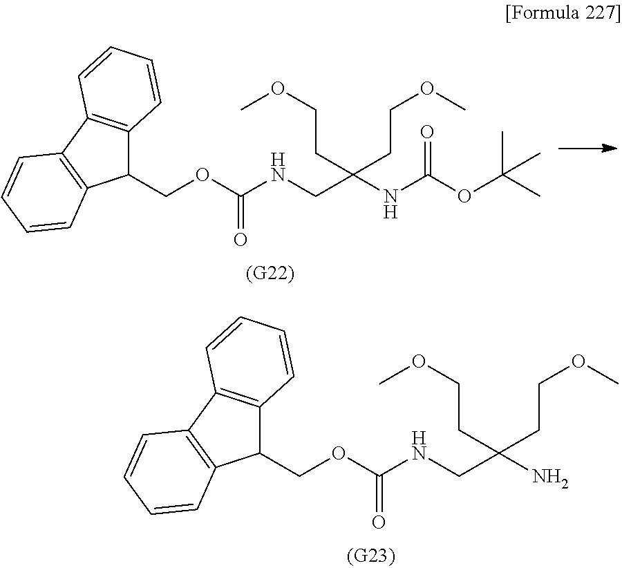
COCCC(CCOC)(CNC(OCC1C2=C(C3=C1C=CC=C3)C=CC=C2)=O)NC(OC(C)(C)C)=O.COCCC(CCOC)(CNC(OCC1C2=C(C3=C1C=CC=C3)C=CC=C2)=O)N
